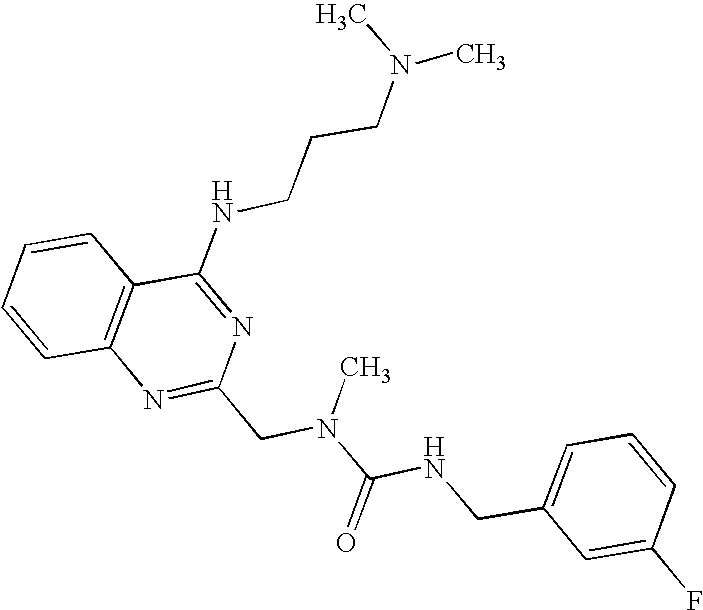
C1=CC2=C(C=C1)C(NCCCN(C)C)=NC(CN(C(NCC1=CC=CC(F)=C1)=O)C)=N2
